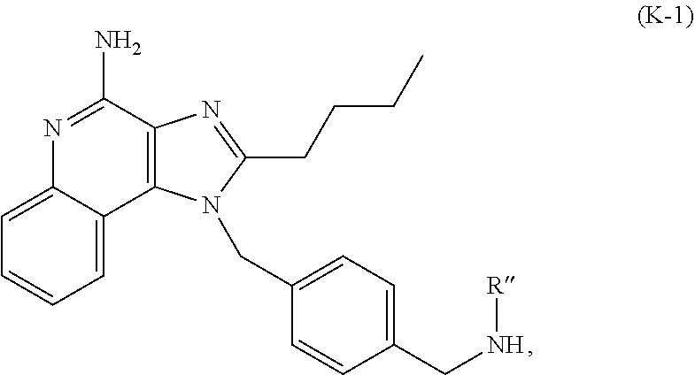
N1=C(N)C2=C(C3=CC=CC=C13)N(CC1=CC=C(CN[R])C=C1)C(CCCC)=N2
